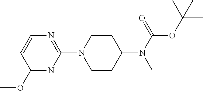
C1(OC)=NC(N2CCC(N(C)C(OC(C)(C)C)=O)CC2)=NC=C1
